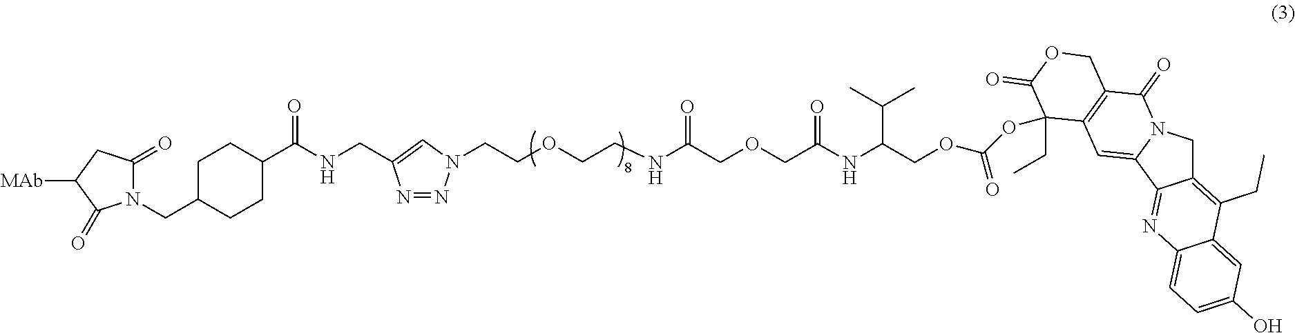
C(C1CCC(C(NCC2=CN(CCOCCNC(COCC(NC(COC(OC3(CC)C4=C(C(=O)N5CC6=C(CC)C7=CC(O)=CC=C7N=C6C5=C4)COC3=O)=O)C(C)C)=O)=O)N=N2)=O)CC1)N1C(=O)CC([MAb])C1=O
